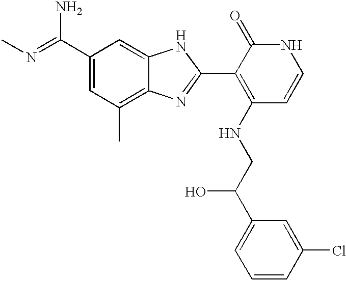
C1(C(=NC)N)=CC(C)=C2C(=C1)NC(C1=C(NCC(C3=CC=CC(Cl)=C3)O)C=CNC1=O)=N2
